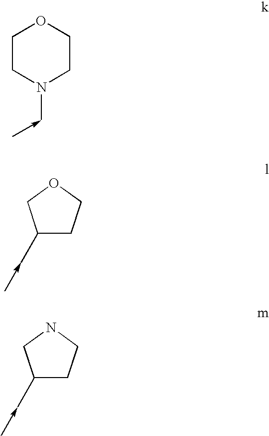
C1CN(C<-C)CCO1.C1(C<-C)CCOC1.C1(C<-C)CCNC1
